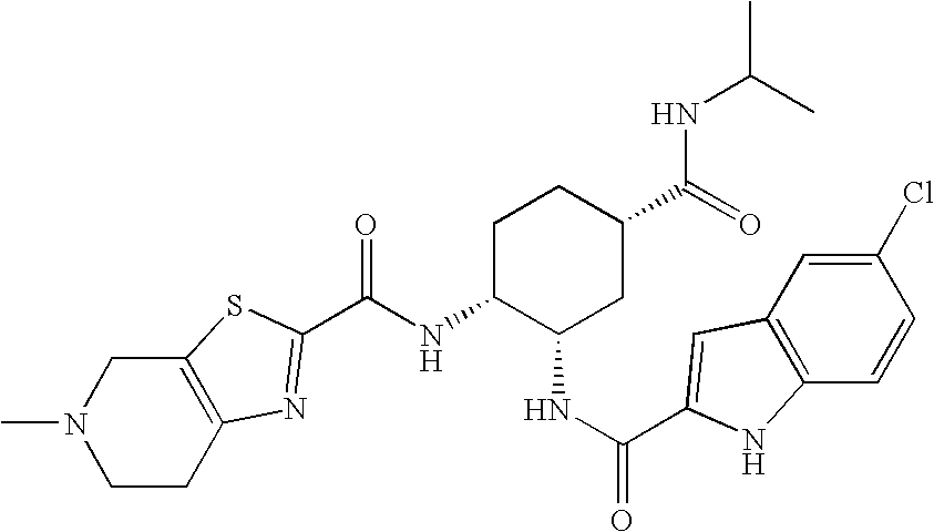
N(C1C(NC(=O)C2=CC3=C(C=CC(Cl)=C3)N2)CC(C(=O)NC(C)C)CC1)C(=O)C1=NC2=C(CN(C)CC2)S1
